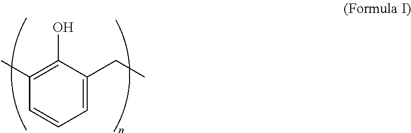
C1=C(CC)C(O)=C(C)C=C1
